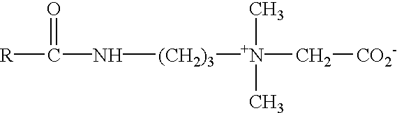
[N+](C)(C[CO2-])(C)[(CH2)3]NC(=O)[R]
